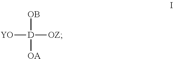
[YO][D]([OZ])([OB])[OA]
